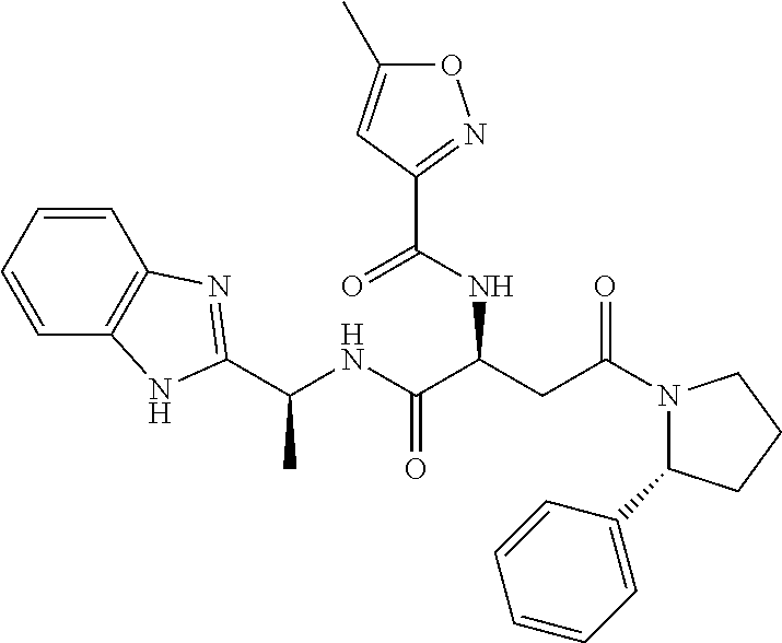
C1=CC2=C(C=C1)NC(C(NC(C(CC(N1C(C3=CC=CC=C3)CCC1)=O)NC(C1=NOC(C)=C1)=O)=O)C)=N2
